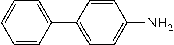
C1=CC=CC(C2=CC=C(N)C=C2)=C1
